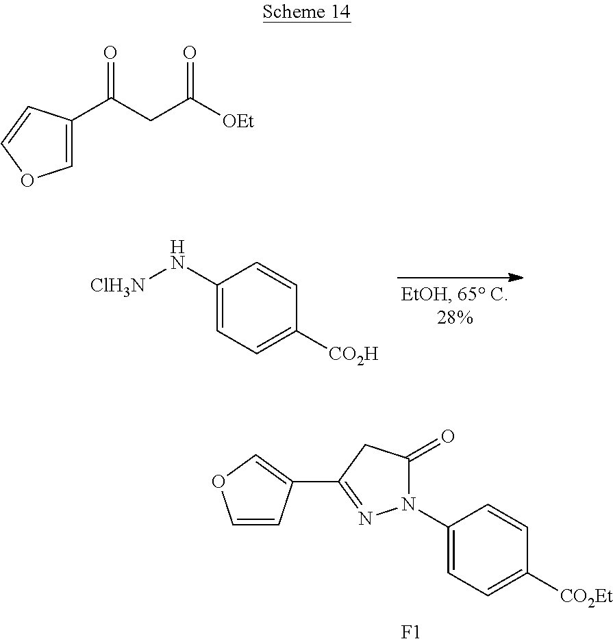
C1(N2C(=O)CC(C3=COC=C3)=N2)=CC=C([CO2Et])C=C1.[F1].C1(N[ClH3N])=CC=C([CO2H])C=C1.C1=C(C(CC([OEt])=O)=O)C=CO1
